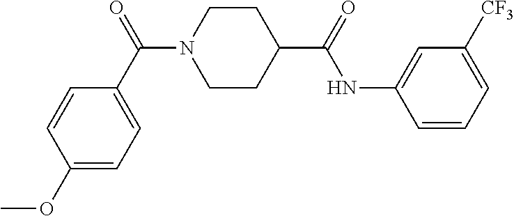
C1N(C(C2=CC=C(OC)C=C2)=O)CCC(C(=O)NC2=CC([CF3])=CC=C2)C1
